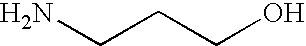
NCCCO
